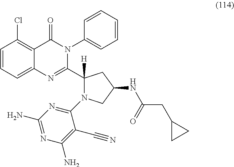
C1=CC(Cl)=C2C(=C1)N=C(C1([H])N(C3=NC(N)=NC(N)=C3C#N)CC(NC(=O)CC3CC3)C1)N(C1=CC=CC=C1)C2=O
